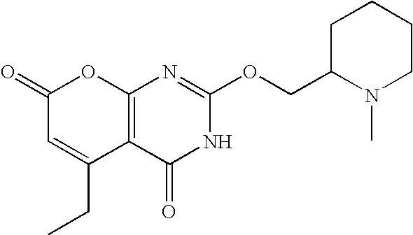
C12=C(C(=O)NC(OCC3N(C)CCCC3)=N1)C(CC)=CC(=O)O2
